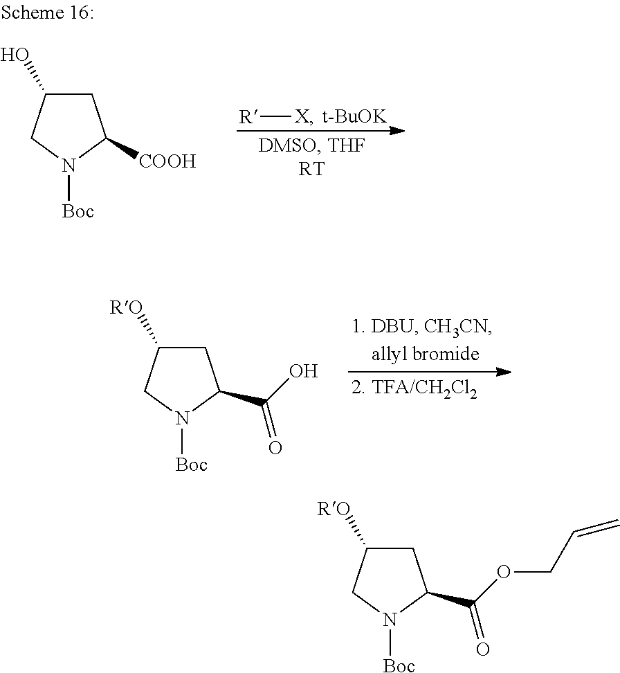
[R][X].[t-BuOK].C1C(O)CN([Boc])C1[COOH].C1C([RO])CN([Boc])C1C(O)=O.C1C([RO])CN([Boc])C1C(OCC=C)=O
